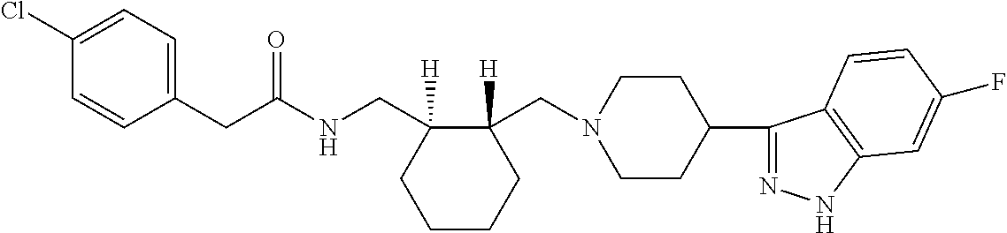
C(C1=CC=C(Cl)C=C1)C(NCC1([H])C(CN2CCC(C3=NNC4=C3C=CC(F)=C4)CC2)([H])CCCC1)=O
